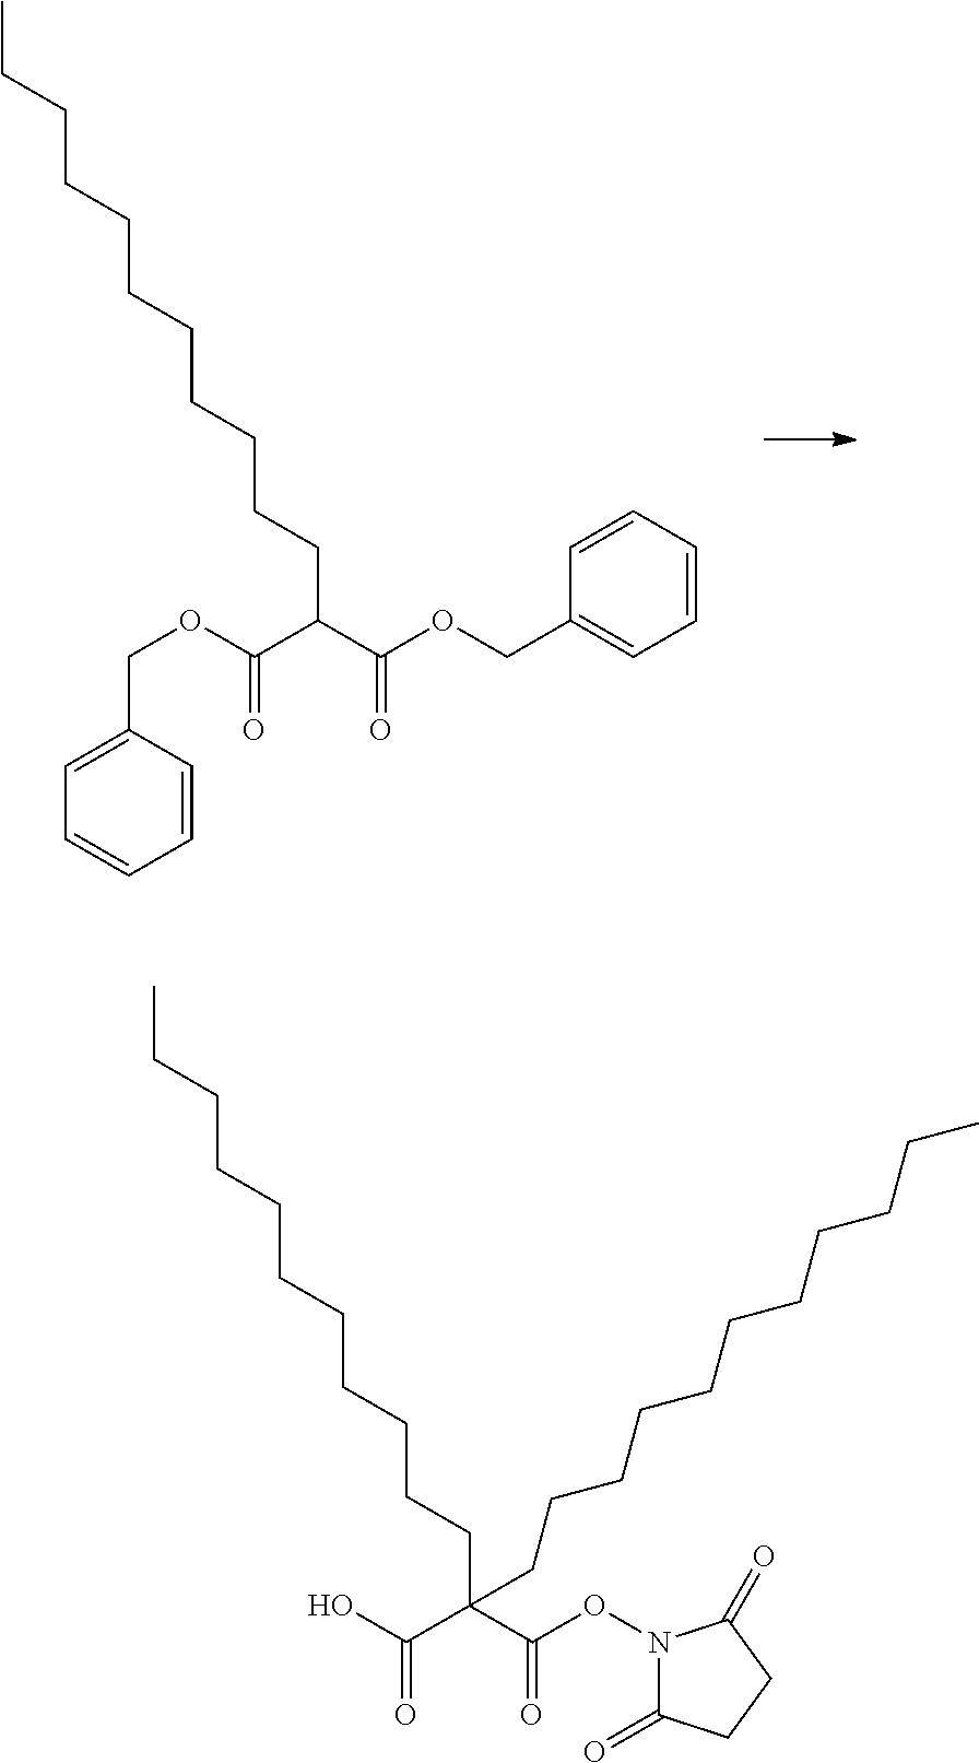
CCCCCCCCCCCC(C(OCC1=CC=CC=C1)=O)C(OCC1=CC=CC=C1)=O.CCCCCCCCCCCC(C(=O)ON1C(=O)CCC1=O)(C(O)=O)CCCCCCCCCCC
